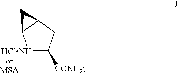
[HClNH]1C([CONH2])CC2C1C2
